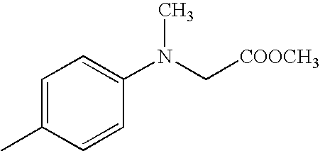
C1=C(C)C=CC(N(C[COOCH3])C)=C1
